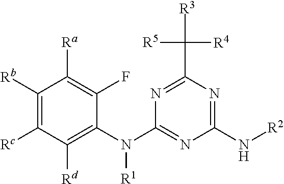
C1([Rb])=C([Rc])C([Rd])=C(N(C2=NC(N[R2])=NC(C([R5])([R4])[R3])=N2)[R1])C(F)=C1[Ra]
